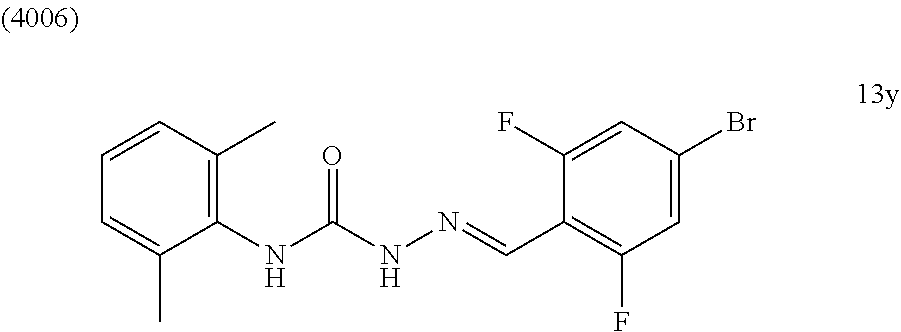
C1=C(C)C(NC(NN=CC2=C(F)C=C(Br)C=C2F)=O)=C(C)C=C1
